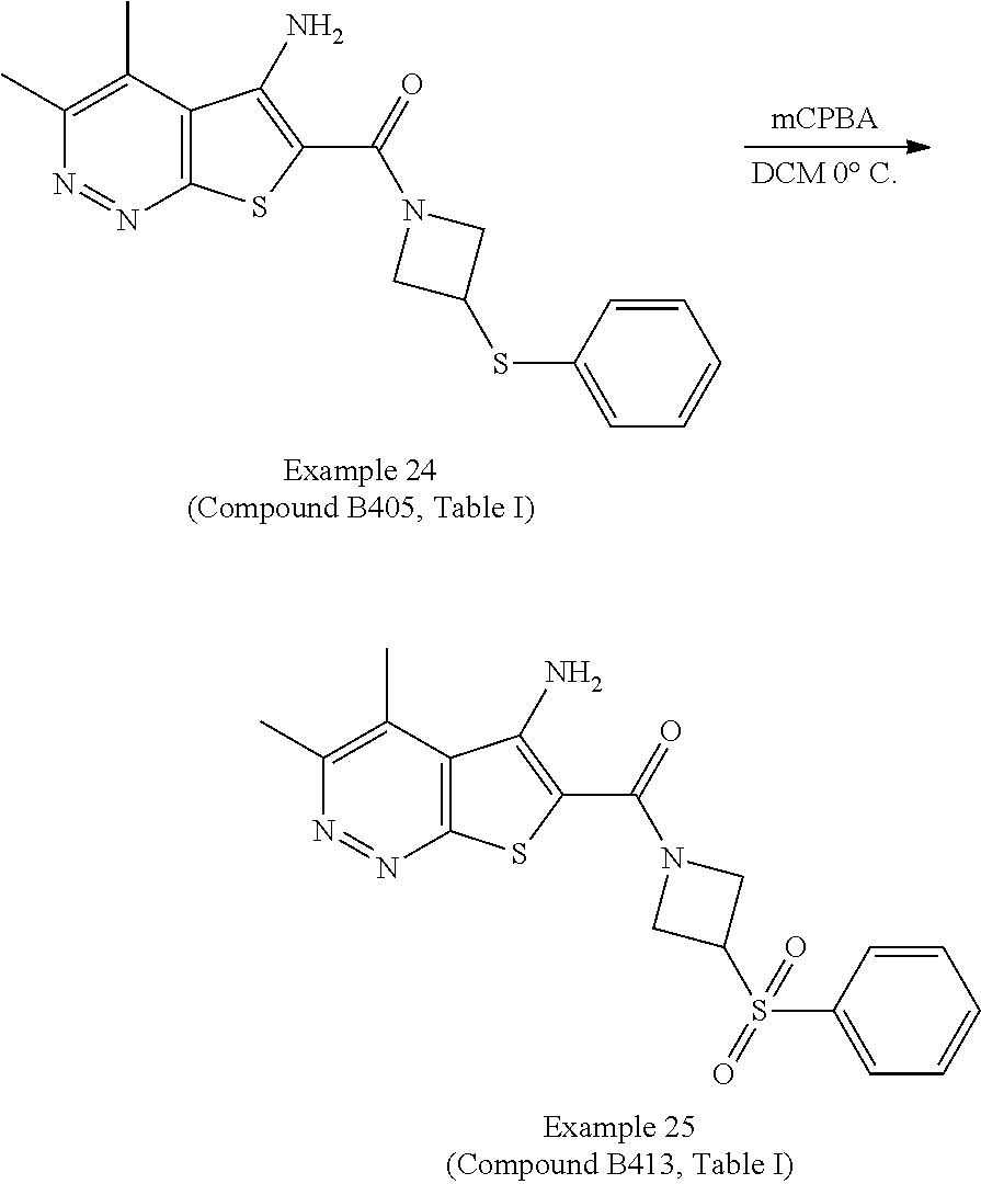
C12=C(C(C)=C(C)N=N1)C(N)=C(C(N1CC(SC3=CC=CC=C3)C1)=O)S2.C12=C(C(C)=C(C)N=N1)C(N)=C(C(N1CC(S(C3=CC=CC=C3)(=O)=O)C1)=O)S2
